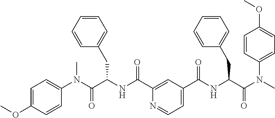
C1=C(C(NC(C(N(C2=CC=C(OC)C=C2)C)=O)CC2=CC=CC=C2)=O)N=CC=C1C(=O)NC(C(=O)N(C1=CC=C(OC)C=C1)C)CC1=CC=CC=C1
